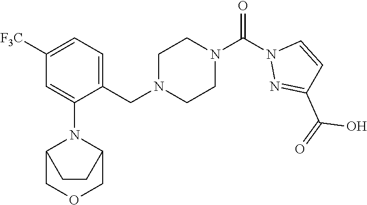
[F3C]C1=CC=C(CN2CCN(C(=O)N3N=C(C(O)=O)C=C3)CC2)C(N2C3COCC2CC3)=C1
